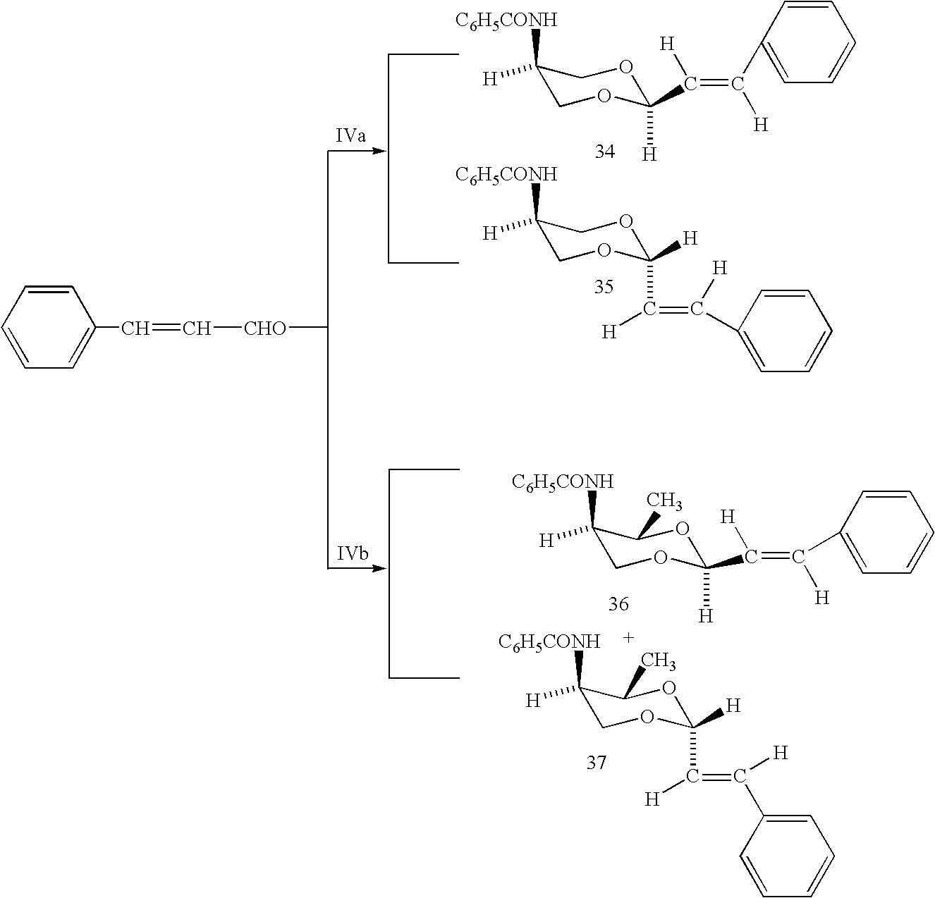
C1([C6H5CONH])([H])COC([H])(C(=C([H])C2=CC=CC=C2)[H])OC1.C1([C6H5CONH])([H])COC(C([H])=C(C2=CC=CC=C2)[H])([H])OC1.C1([C6H5CONH])([H])COC(C([H])=C([H])C2=CC=CC=C2)([H])OC1C.C1([C6H5CONH])([H])COC(C(=C(C2=CC=CC=C2)[H])[H])([H])OC1C.C[CHO]C=CC1=CC=CC=C1
